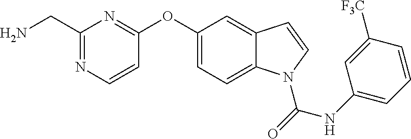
O(C1=CC=C2C(=C1)C=CN2C(NC1=CC=CC([F3C])=C1)=O)C1=NC(CN)=NC=C1
